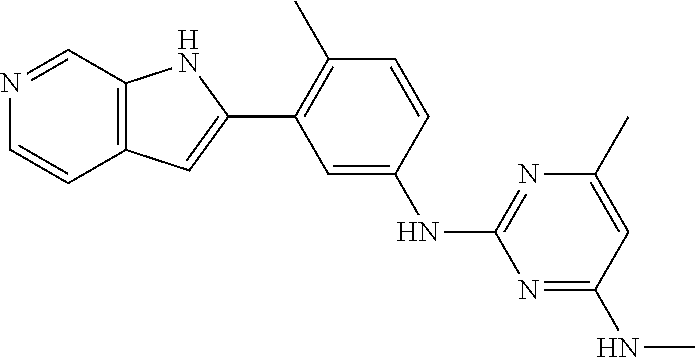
C1=CC(C)=C(C2=CC3=C(N2)C=NC=C3)C=C1NC1=NC(C)=CC(NC)=N1
